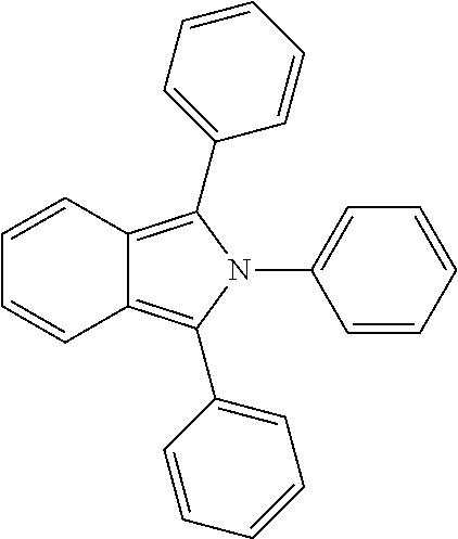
C12=C(C3=CC=CC=C3)N(C3=CC=CC=C3)C(C3=CC=CC=C3)=C1C=CC=C2
